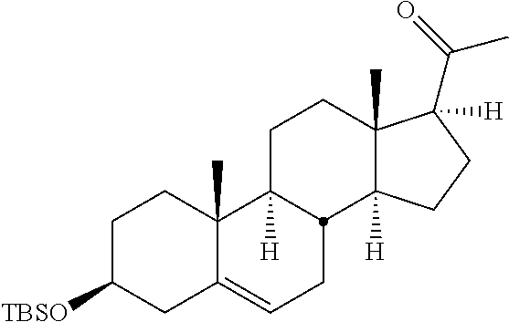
C1C([TBSO])CC2=CCC3C([H])(C2(C)C1)CCC1(C)C3([H])CCC1([H])C(=O)C
